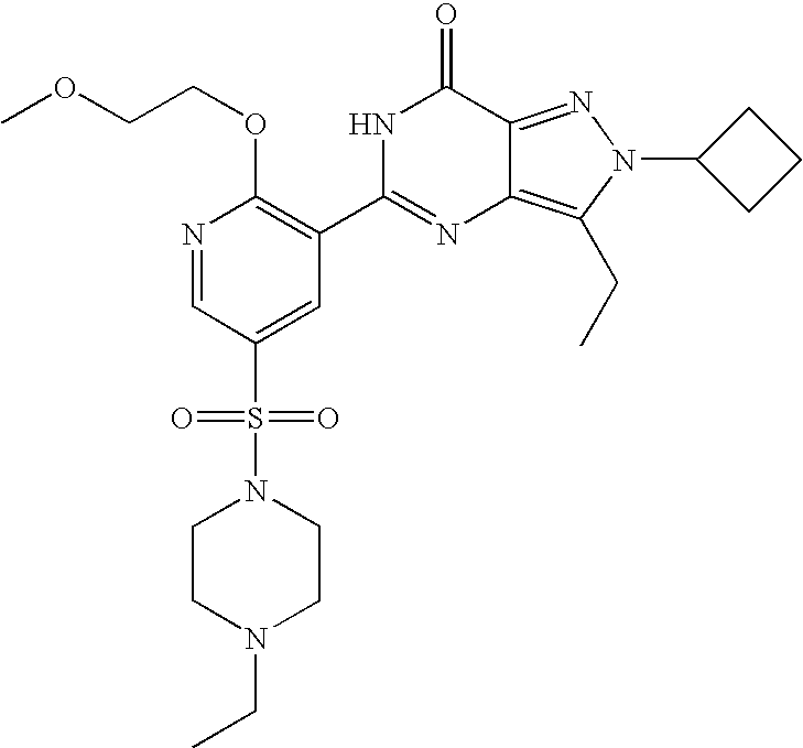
N1=CC(S(=O)(=O)N2CCN(CC)CC2)=CC(C2=NC3=C(CC)N(C4CCC4)N=C3C(=O)N2)=C1OCCOC
